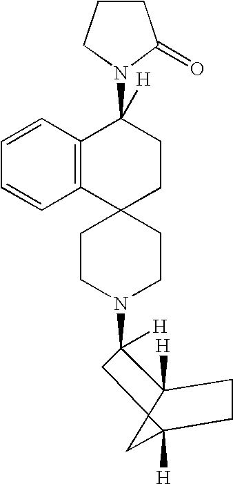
C1CN(C2([H])C3([H])C4(C([H])(C4)CC3)C2)CCC12CCC(N1C(=O)CCC1)([H])C1=C2C=CC=C1
